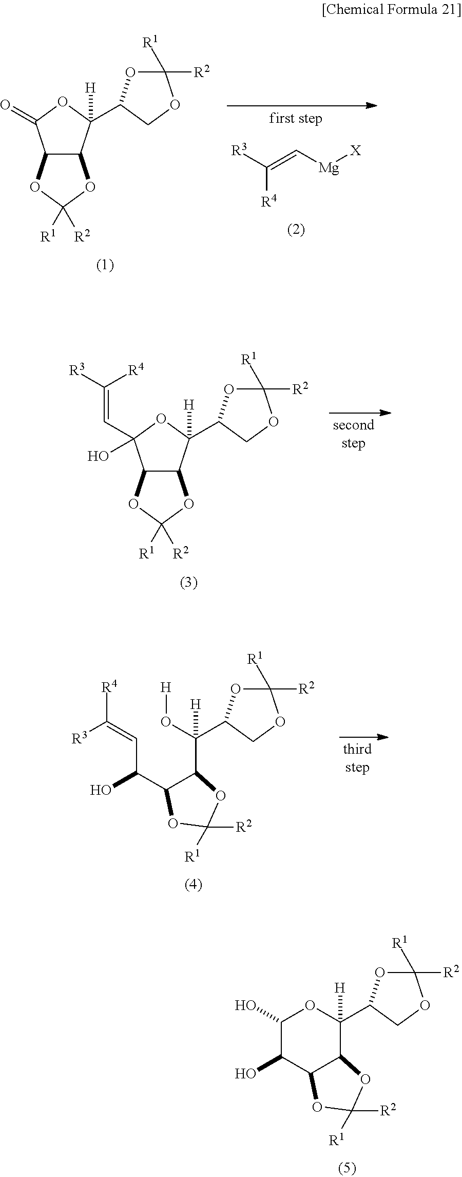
C1(O)C(O)C2C(C([H])(C3OC([R2])([R1])OC3)O1)OC([R2])([R1])O2.C12C(C(C3OC([R2])([R1])OC3)([H])OC1=O)OC([R1])([R2])O2.[R3]C(=C[Mg][X])[R4].C12C(C(C3OC([R2])([R1])OC3)([H])OC1(O)C=C([R4])[R3])OC([R1])([R2])O2.C(C(C1C(C(O[H])([H])C2OC([R2])([R1])OC2)OC([R2])([R1])O1)O)=C([R3])[R4]
